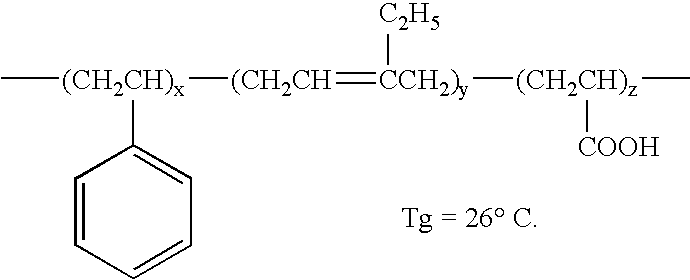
C[(CH2CH)x]([(CH2CH]=[CCH2)y]([C2H5])[(CH2CH)z](C)[COOH])C1=CC=CC=C1
